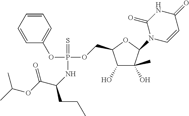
C1(O)C(O)(C)C(N2C=CC(=O)NC2=O)OC1COP(OC1=CC=CC=C1)(=S)NC(CCC)C(OC(C)C)=O
